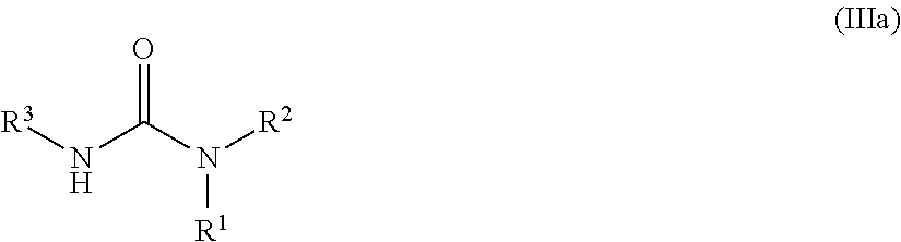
O=C(N([R1])[R2])N[R3]
